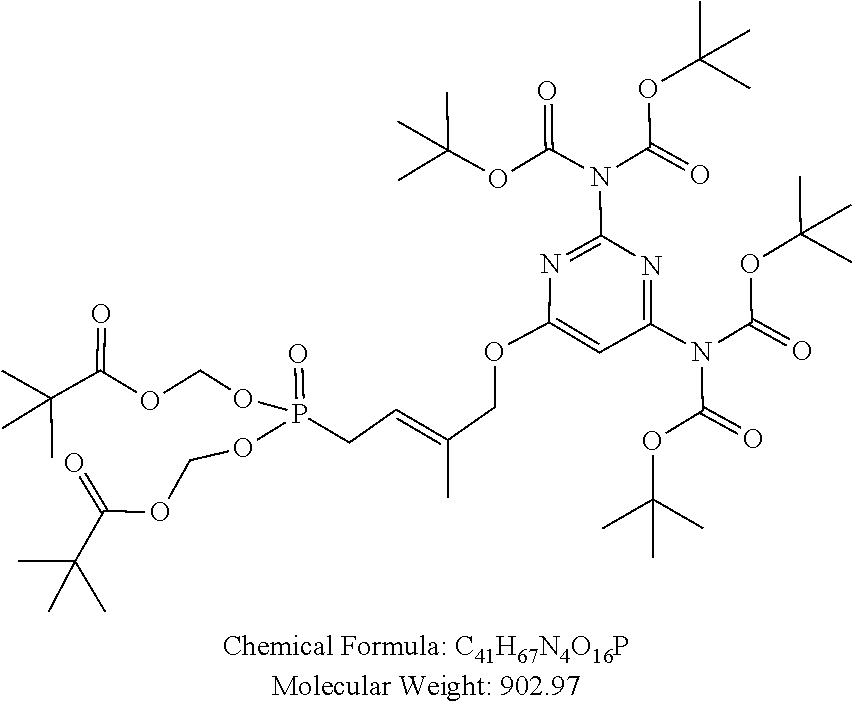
CC(C)(C(=O)OCOP(CC=C(C)COC1=CC(N(C(=O)OC(C)(C)C)C(OC(C)(C)C)=O)=NC(N(C(=O)OC(C)(C)C)C(OC(C)(C)C)=O)=N1)(=O)OCOC(C(C)(C)C)=O)C
